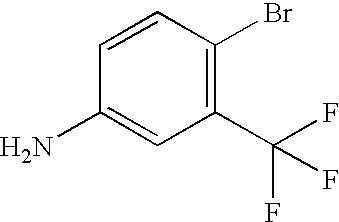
C1=CC(N)=CC(C(F)(F)F)=C1Br
